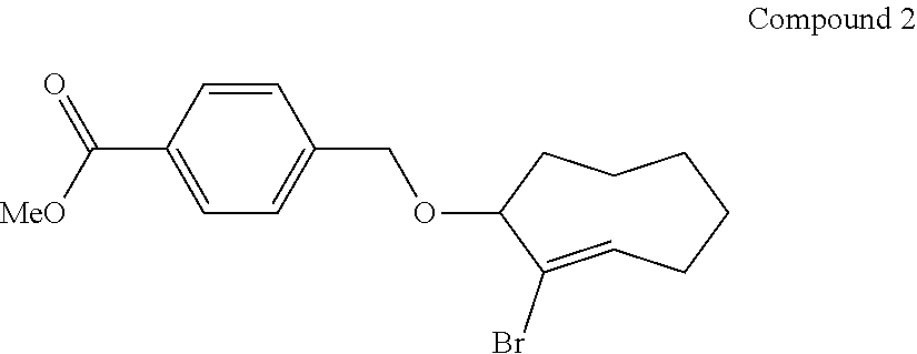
C1(C([MeO])=O)=CC=C(COC2C(Br)=CCCCCC2)C=C1
